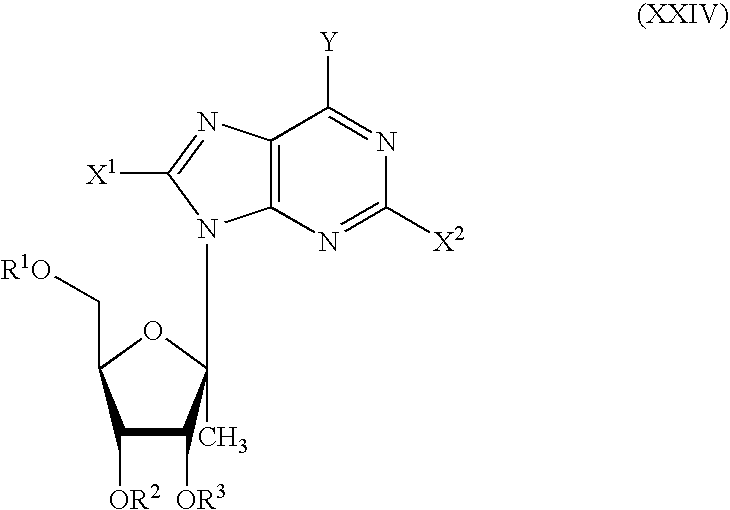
C1([OR2])C([OR3])C(N2C3=C(C([Y])=NC([X2])=N3)N=C2[X1])(C)OC1C[R1O]
